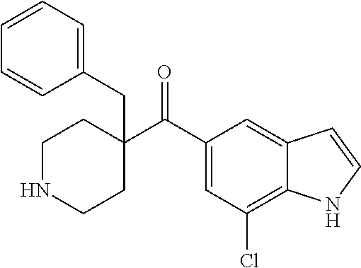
C(=O)(C1(CC2=CC=CC=C2)CCNCC1)C1=CC(Cl)=C2C(=C1)C=CN2
